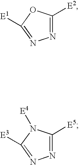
N1=C([E2])OC([E1])=N1.N1=C([E5])N([E4])C([E3])=N1
